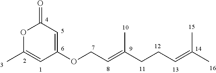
C1(OCC=C(CCC=C(C)C)C)=CC(=O)OC(C)=C1
